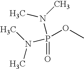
N(P(OC)(=O)N(C)C)(C)C
